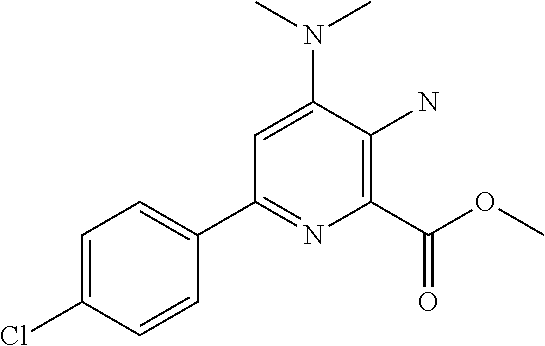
C1=C(N(C)C)C(N)=C(C(OC)=O)N=C1C1=CC=C(Cl)C=C1
